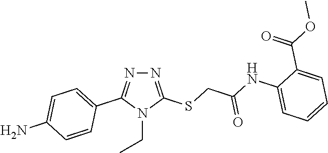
N1=C(SCC(NC2=CC=CC=C2C(OC)=O)=O)N(CC)C(C2=CC=C(N)C=C2)=N1
